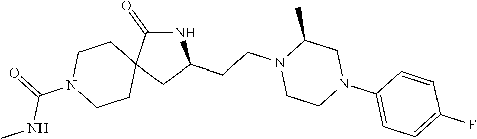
N1C(=O)C2(CC1CCN1CCN(C3=CC=C(F)C=C3)CC1C)CCN(C(=O)NC)CC2
